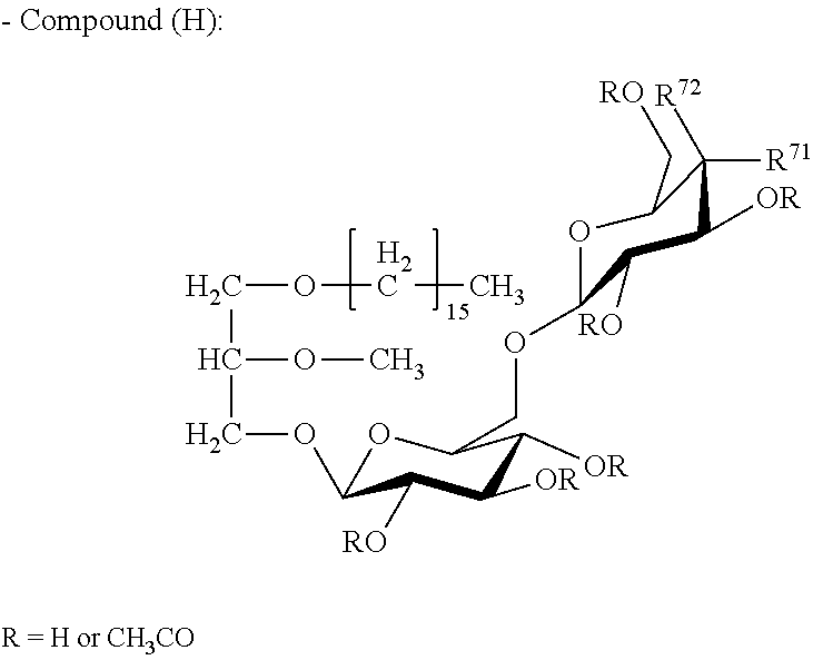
O1C(OCC(OC)COCC)C([RO])C([OR])C([OR])C1COC1OC(C[RO])C([R71])([R72])C([OR])C1[RO]
